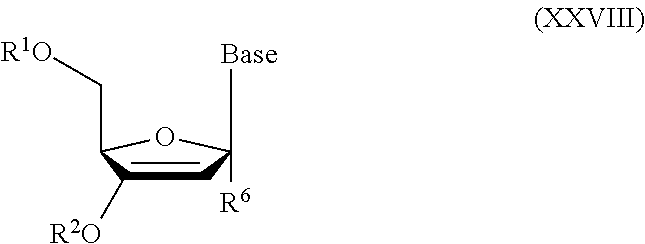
C1=C([R2O])C(C[R1O])OC1([R6])[Base]
